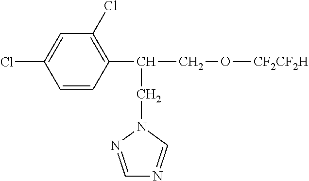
C1=NN(CC(C2=C(Cl)C=C(Cl)C=C2)CO[CF2CF2H])C=N1
